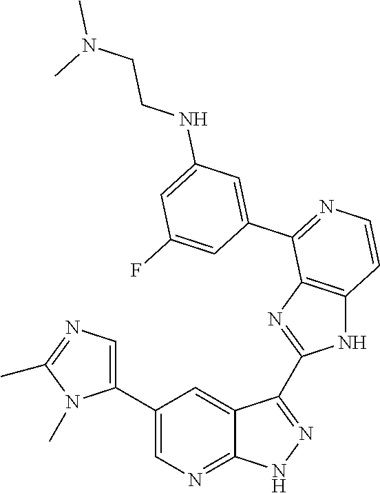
C1(C2=CN=C3C(=C2)C(C2=NC4=C(N2)C=CN=C4C2=CC(NCCN(C)C)=CC(F)=C2)=N[N H]3)=CN=C(C)N1C
